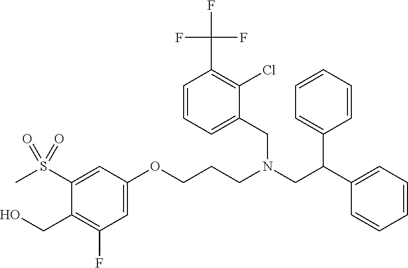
C1=C(OCCCN(CC(C2=CC=CC=C2)C2=CC=CC=C2)CC2=CC=CC(C(F)(F)F)=C2Cl)C=C(S(C)(=O)=O)C(CO)=C1F
